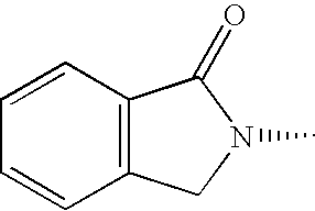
C1=CC=CC2=C1C(=O)N(C)C2
